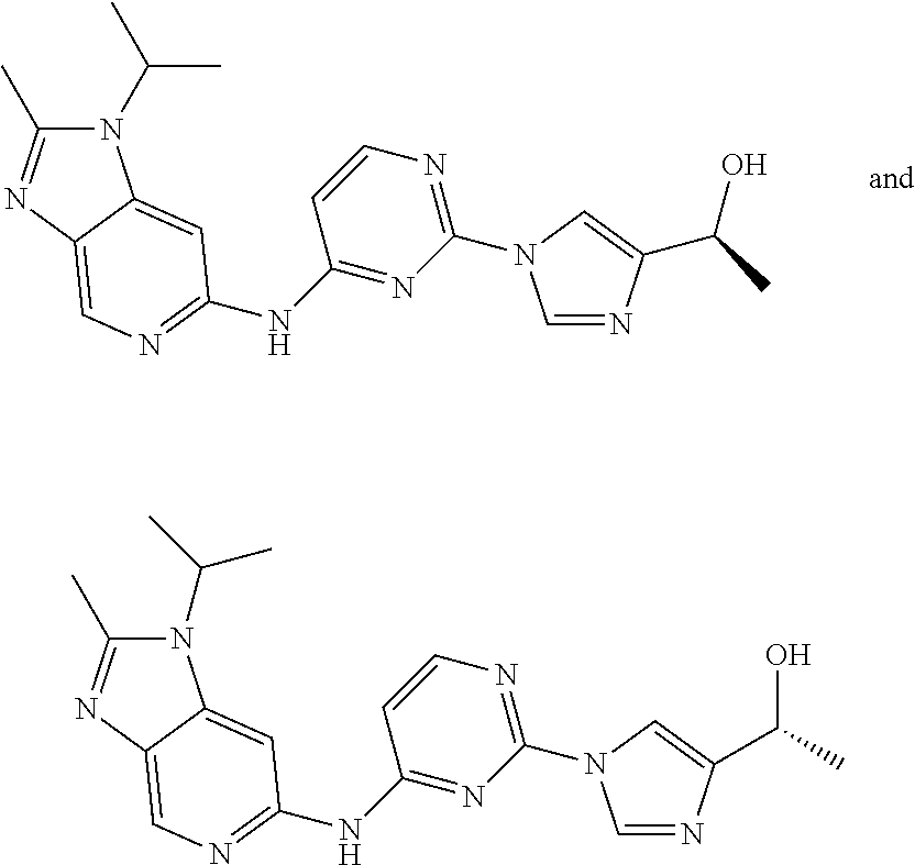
N1(C(C)C)C(C)=NC2=CN=C(NC3=NC(N4C=NC(C(C)O)=C4)=NC=C3)C=C12.N1(C(C)C)C(C)=NC2=CN=C(NC3=NC(N4C=NC(C(O)C)=C4)=NC=C3)C=C12
